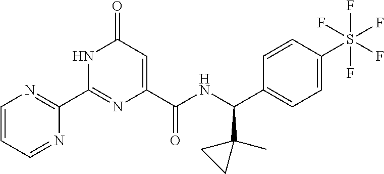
C1(C2=NC(C(NC(C3=CC=C(S(F)(F)(F)(F)F)C=C3)C3(C)CC3)=O)=CC(=O)N2)=NC=CC=N1
